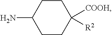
C1CC([COOH])([R2])CCC1N
